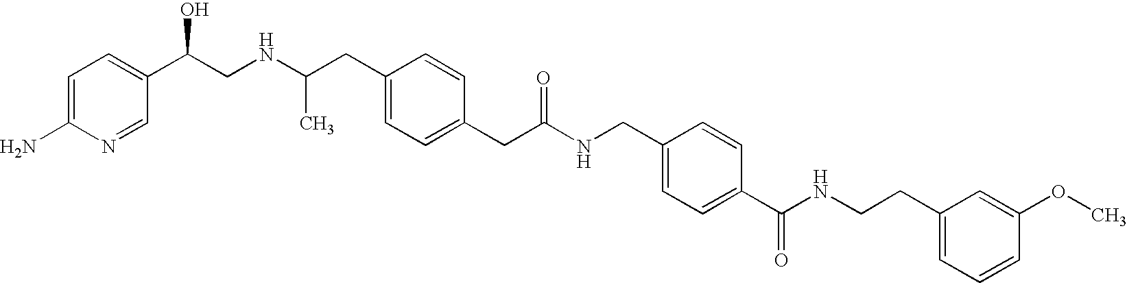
C1=C(N)N=CC(C(CNC(CC2=CC=C(CC(NCC3=CC=C(C(NCCC4=CC=CC(OC)=C4)=O)C=C3)=O)C=C2)C)O)=C1
